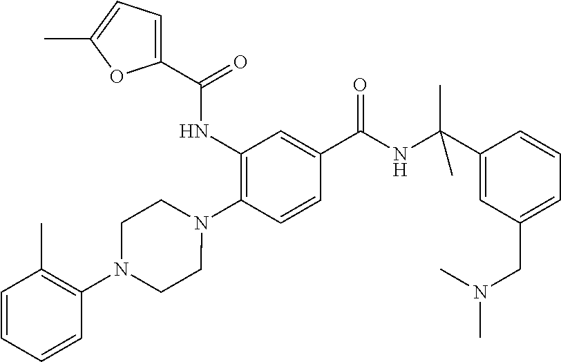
C1(NC(=O)C2=CC=C(C)O2)=C(N2CCN(C3=C(C)C=CC=C3)CC2)C=CC(C(NC(C2=CC(CN(C)C)=CC=C2)(C)C)=O)=C1
